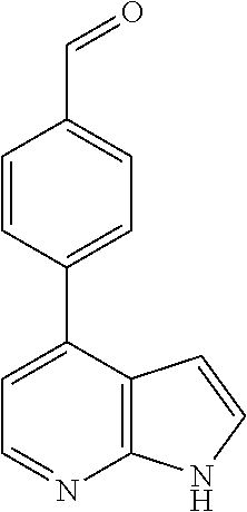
C12=C(C(C3=CC=C(C=O)C=C3)=CC=N1)C=CN2
